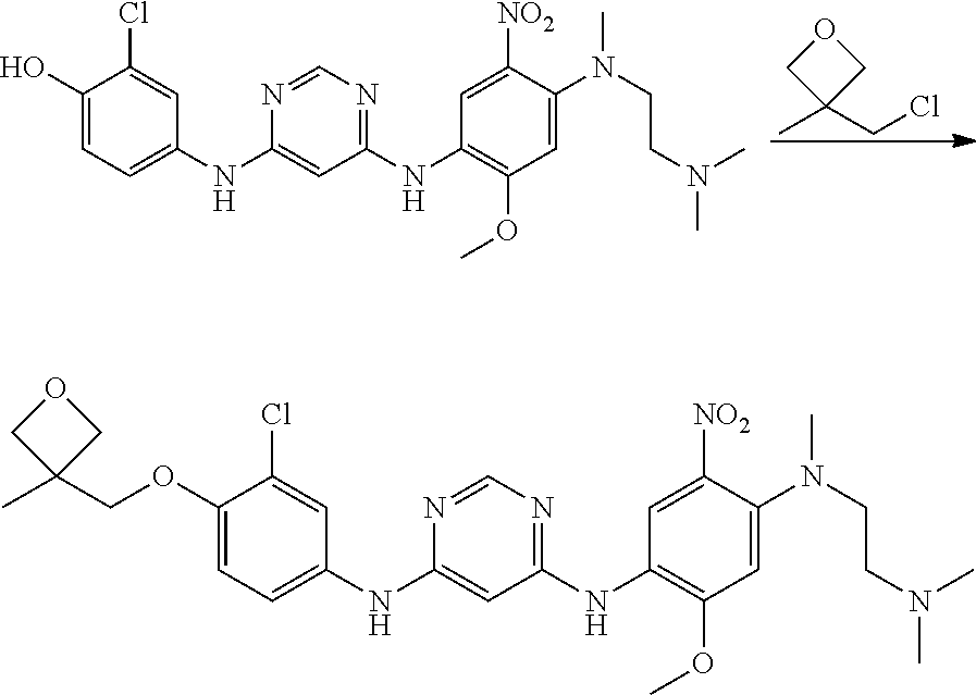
C1(O)=CC=C(NC2=CC(NC3=C(OC)C=C(N(CCN(C)C)C)C([NO2])=C3)=NC=N2)C=C1Cl.CC1(CCl)COC1.C1(OCC2(C)COC2)=CC=C(NC2=CC(NC3=C(OC)C=C(N(CCN(C)C)C)C([NO2])=C3)=NC=N2)C=C1Cl
